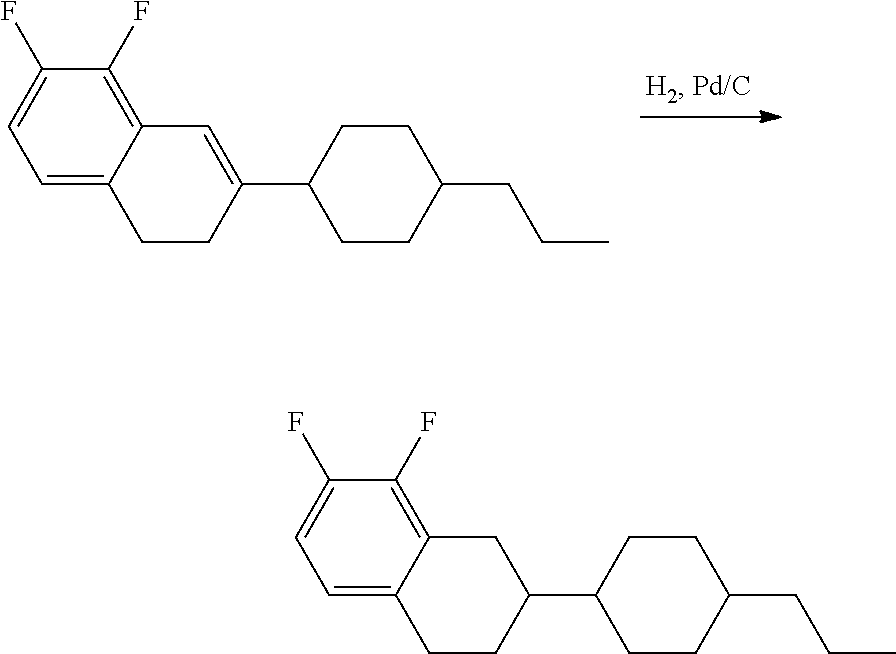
C1(F)=CC=C2C(=C1F)C=C(C1CCC(CCC)CC1)CC2.C1(F)=CC=C2C(=C1F)CC(C1CCC(CCC)CC1)CC2
